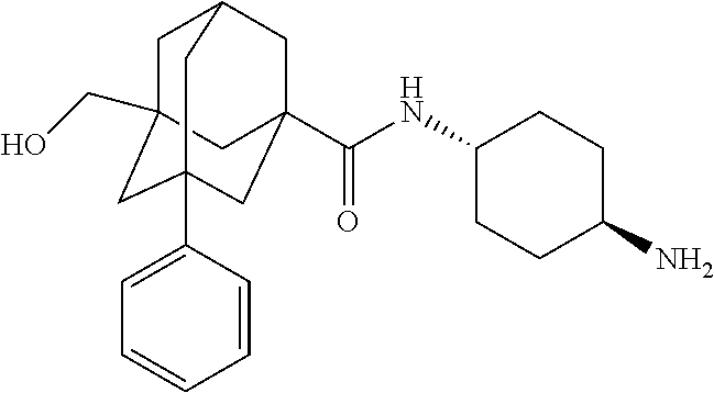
C1C2(CO)CC3(C4=CC=CC=C4)CC(C(NC4CCC(N)CC4)=O)(CC1C3)C2
